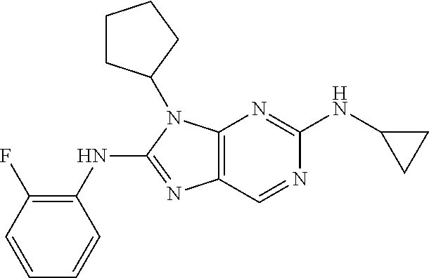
N1=CC2=C(N=C1NC1CC1)N(C1CCCC1)C(NC1=C(F)C=CC=C1)=N2
